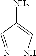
N1=CC(N)=CN1
